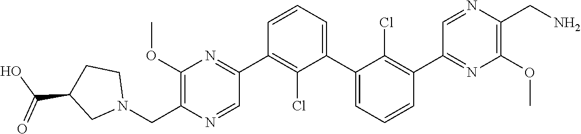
C1(OC)=C(CN2CCC(C(O)=O)C2)N=CC(C2=C(Cl)C(C3=CC=CC(C4=NC(OC)=C(CN)N=C4)=C3Cl)=CC=C2)=N1
